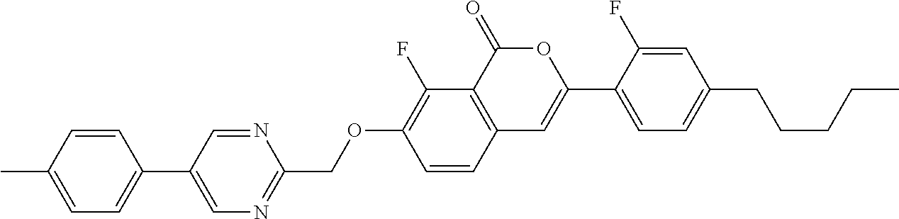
C12=C(C(=O)OC(C3=CC=C(CCCCC)C=C3F)=C1)C(F)=C(OCC1=NC=C(C3=CC=C(C)C=C3)C=N1)C=C2
